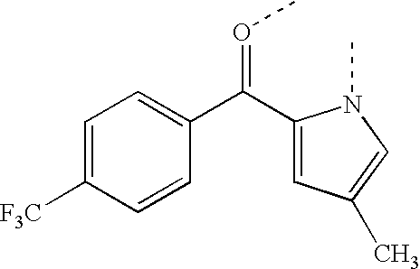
C1=C([F3C])C=CC(C(C2=CC(C)=CN2C)=OC)=C1
